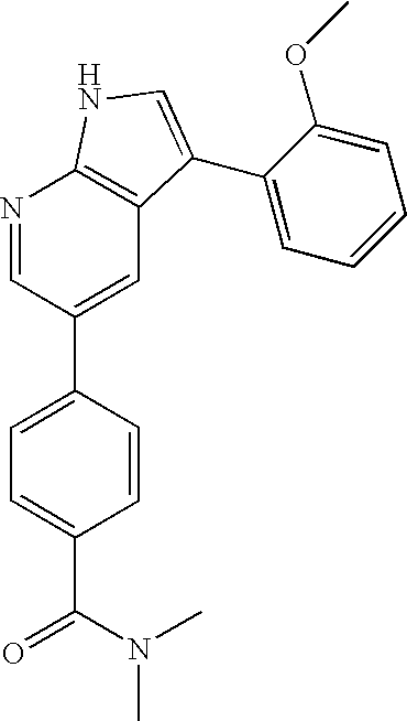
C1=CC(C2=CC3=C(N=C2)NC=C3C2=CC=CC=C2OC)=CC=C1C(N(C)C)=O
